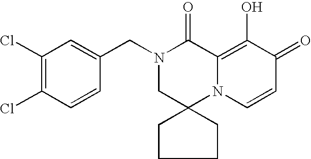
C1(Cl)=C(Cl)C=CC(CN2CC3(N4C(=C(O)C(=O)C=C4)C2=O)CCCC3)=C1
